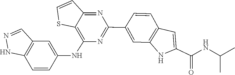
CC(NC(C1=CC2=C(C=C(C3=NC(NC4=CC5=C(NN=C5)C=C4)=C4C(=N3)C=CS4)C=C2)N1)=O)C
